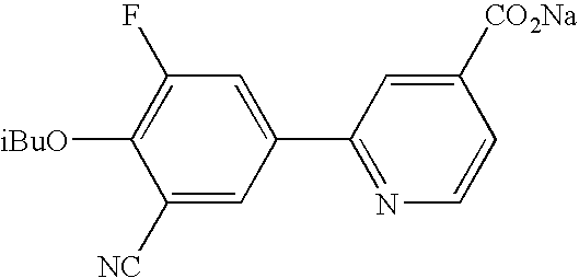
C1([NC])=CC(C2=NC=CC([CO2Na])=C2)=CC(F)=C1[iBuO]
